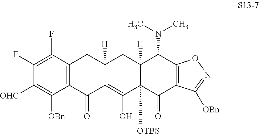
C1(F)=C(F)C2=C(C([OBn])=C1[OHC])C(=O)C1=C(O)C3([OTBS])C([H])(CC1([H])C2)C(N(C)C)C1=C(C3=O)C([OBn])=NO1
